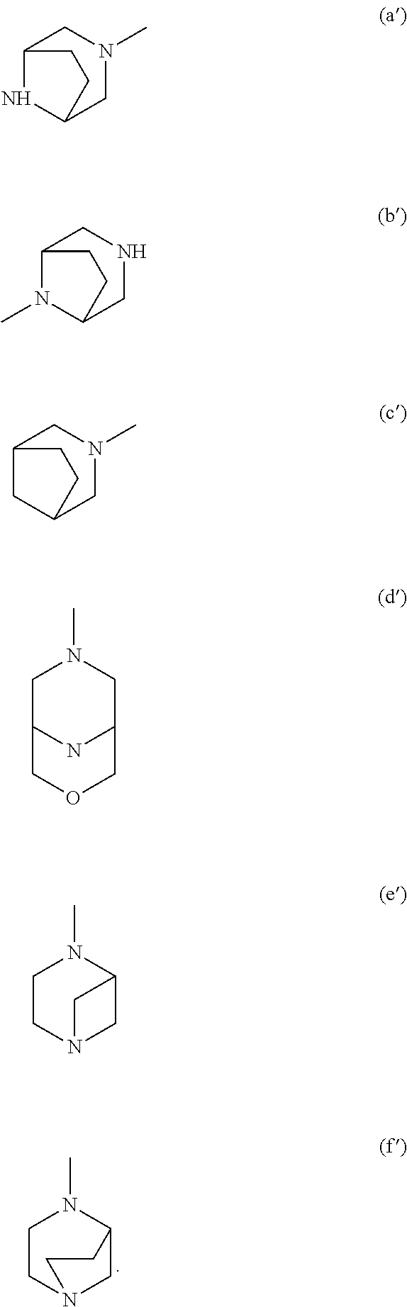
C1CN2CC(N1C)CC2.C12NC(CN(C)C1)CC2.C12N(C)C(CNC1)CC2.C12CC(CN(C)C1)CC2.C1C2NC(CN1C)COC2.C1CN2CC(N1C)C2
